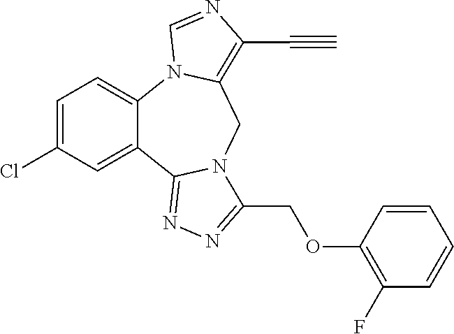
C1=C(Cl)C=C2C(=C1)N1C(=C(C#C)N=C1)CN1C2=NN=C1COC1=C(F)C=CC=C1
